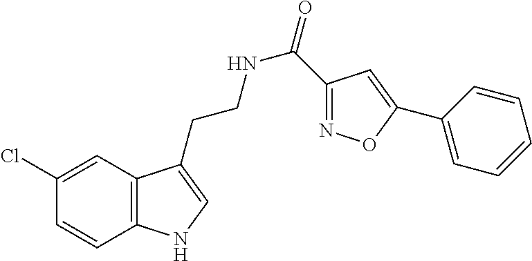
C12=C(C=C(Cl)C=C1)C(CCNC(=O)C1=NOC(C3=CC=CC=C3)=C1)=CN2
